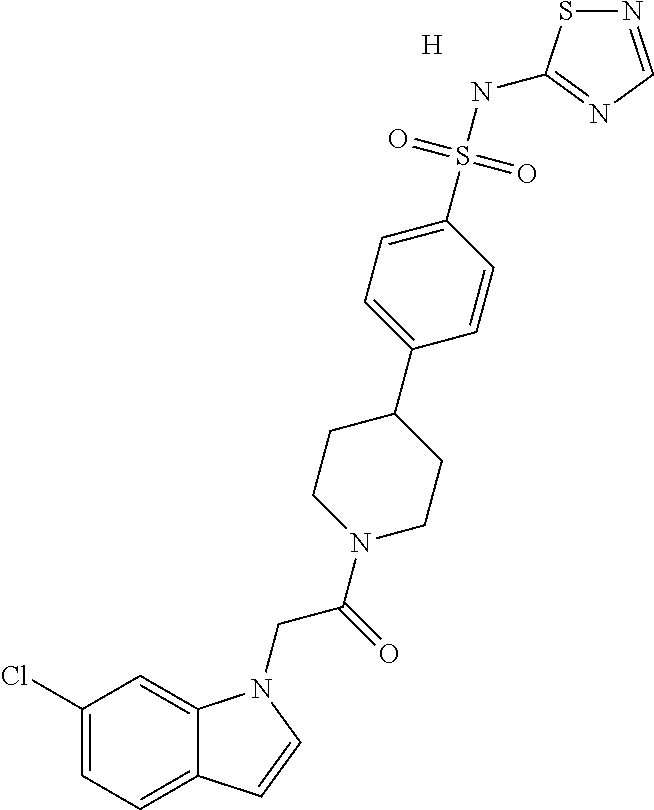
[H].C1(Cl)=CC=C2C(=C1)N(CC(=O)N1CCC(C3=CC=C(S(NC4=NC=NS4)(=O)=O)C=C3)CC1)C=C2
